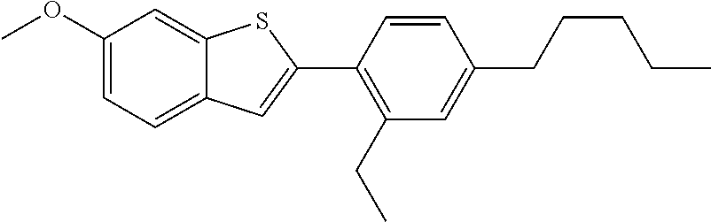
C1(OC)=CC=C2C(=C1)SC(C1=C(CC)C=C(CCCCC)C=C1)=C2
